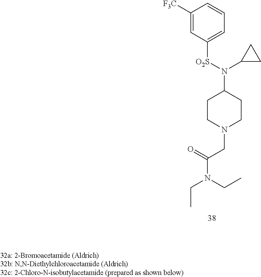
C1([F3C])=CC([O2S]N(C2CCN(CC(N(CC)CC)=O)CC2)C2CC2)=CC=C1
